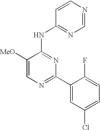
C1=C([MeO])C(NC2=NC=NC=C2)=NC(C2=CC(Cl)=CC=C2F)=N1
